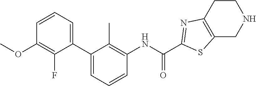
C1(C2=CC=CC(NC(=O)C3=NC4=C(CNCC4)S3)=C2C)=CC=CC(OC)=C1F
